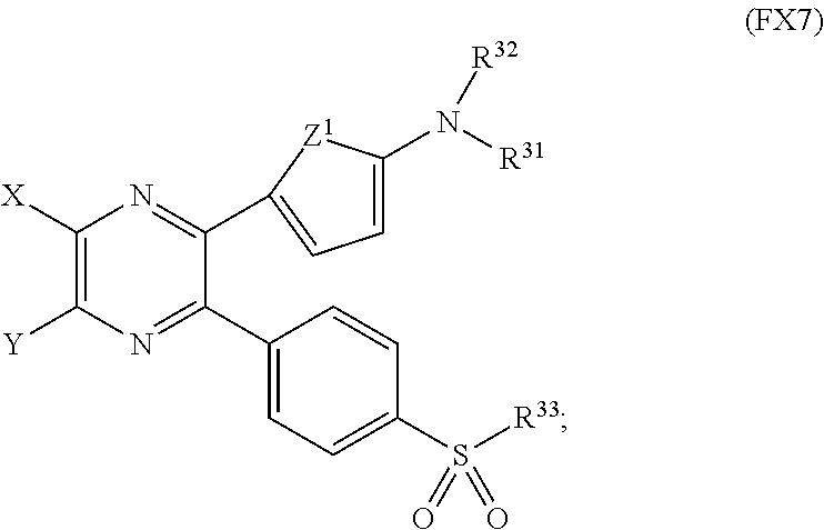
C1([X])=C([Y])N=C(C2=CC=C(S([R33])(=O)=O)C=C2)C(C2=CC=C(N([R31])[R32])[Z1]2)=N1
